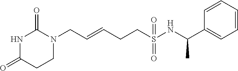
N1C(=O)CCN(CC=CCCS(NC(C2=CC=CC=C2)C)(=O)=O)C1=O
